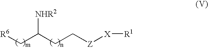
C(C(CC[Z][X][R1])[NHR2])[R6]
